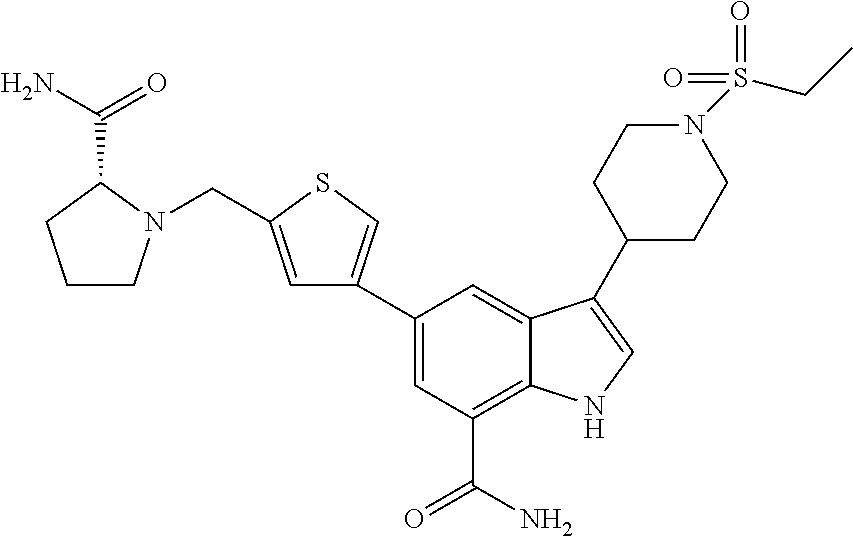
C1(C2=CSC(CN3CCCC3C(N)=O)=C2)=CC(C(N)=O)=C2C(=C1)C(C1CCN(S(CC)(=O)=O)CC1)=CN2
